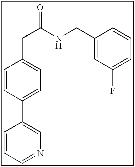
C1=CC=NC=C1C1=CC=C(CC(NCC2=CC(F)=CC=C2)=O)C=C1
